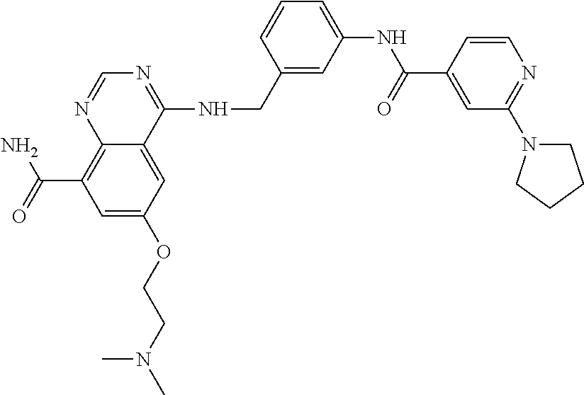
C12=C(C(N)=O)C=C(OCCN(C)C)C=C1C(NCC1=CC(NC(=O)C3=CC(N4CCCC4)=NC=C3)=CC=C1)=NC=N2
